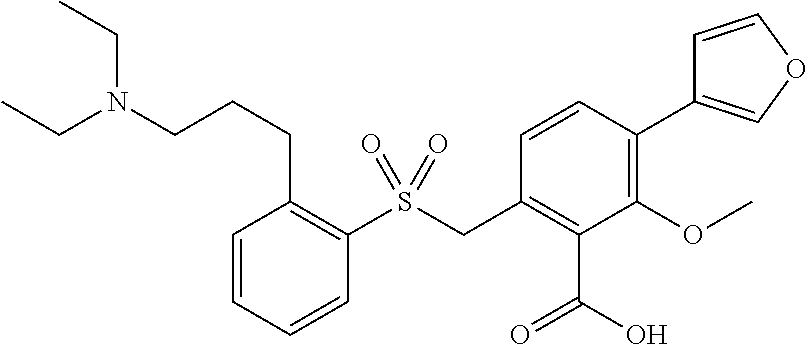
C1=CC=CC(S(CC2=C(C(=O)O)C(OC)=C(C3=COC=C3)C=C2)(=O)=O)=C1CCCN(CC)CC
